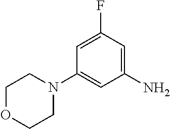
C1=C(F)C=C(N)C=C1N1CCOCC1
